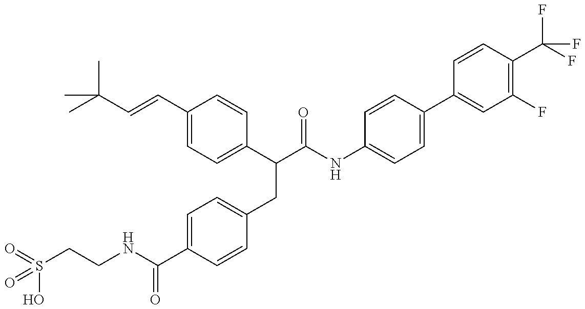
O=S(CCNC(C1=CC=C(CC(C(NC2=CC=C(C3=CC(F)=C(C(F)(F)F)C=C3)C=C2)=O)C2=CC=C(C=CC(C)(C)C)C=C2)C=C1)=O)(O)=O
